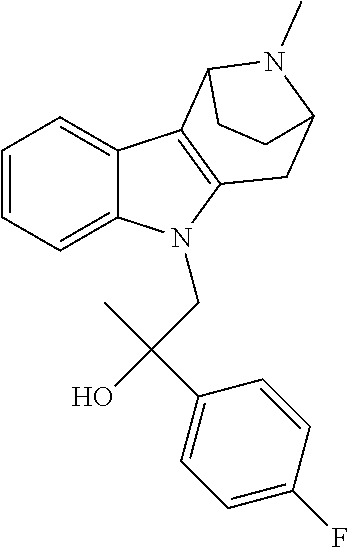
C1=CC=C2C(=C1)C1=C(N2CC(C2=CC=C(F)C=C2)(C)O)CC2N(C)C1CC2
